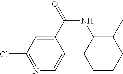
C1(Cl)=NC=CC(C(NC2CCCCC2C)=O)=C1
